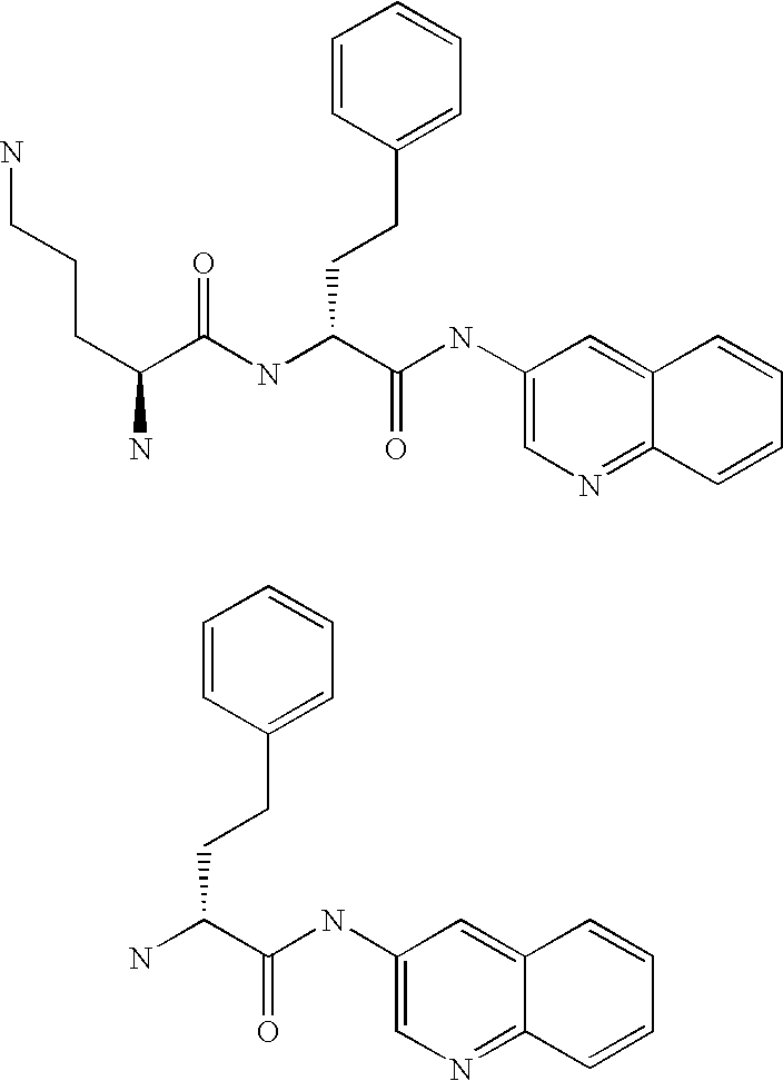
NC(C(NC(C(NC1=CN=C2C(=C1)C=CC=C2)=O)CCC1=CC=CC=C1)=O)CCCN.NC(C(NC1=CN=C2C(=C1)C=CC=C2)=O)CCC1=CC=CC=C1
